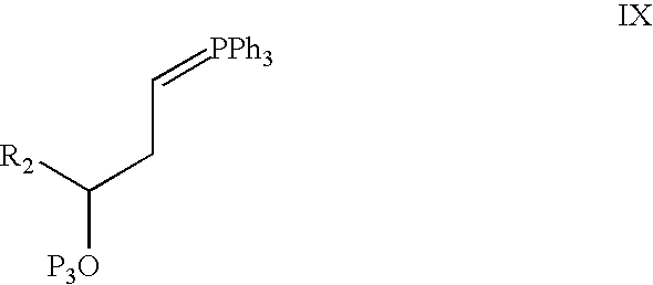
C(=[PPh3])CC([P3O])[R2]
